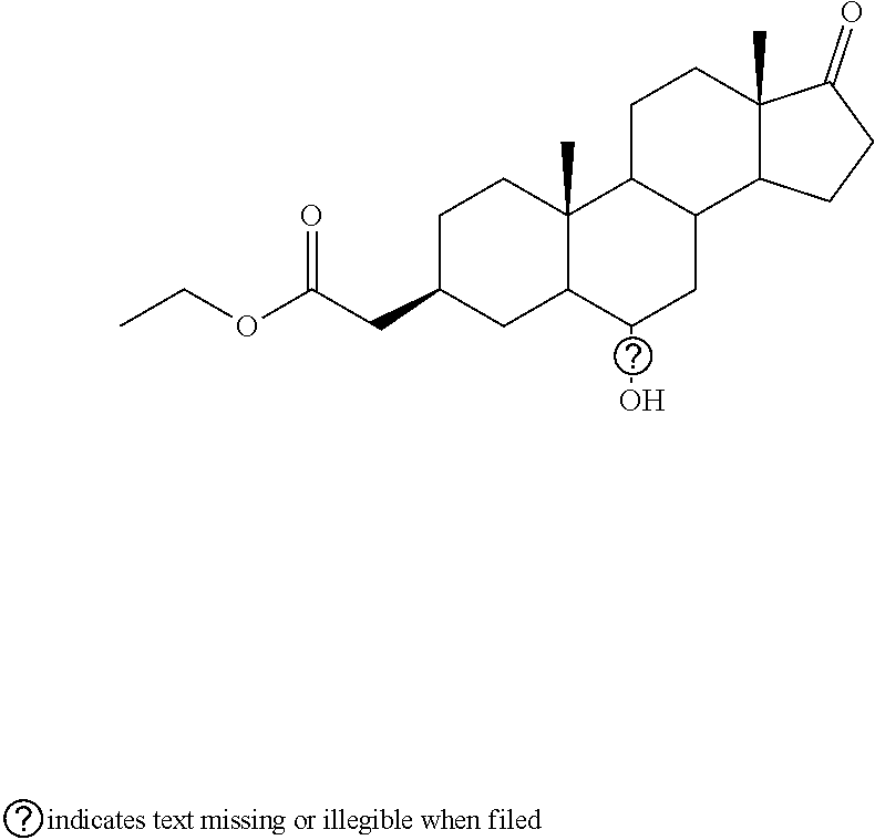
C1C(CC(OCC)=O)CC2C(C)(C1)C1C(CC2O)C2C(C)(CC1)C(=O)CC2
